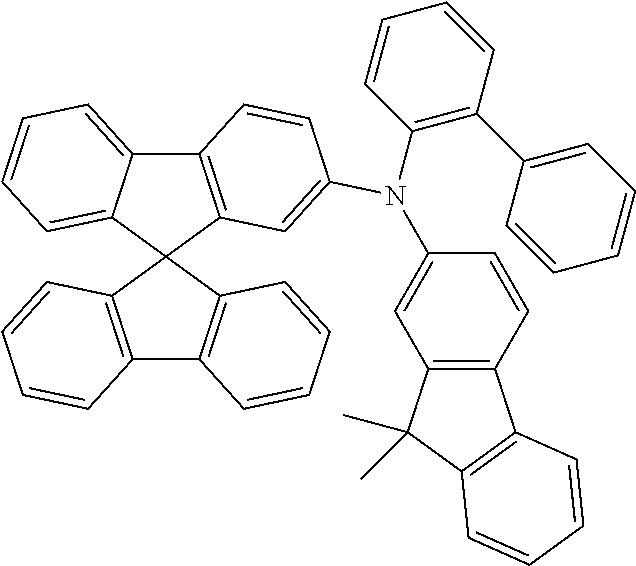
C12=C(C3(C4=C1C=CC=C4)C1=C(C4=CC=CC=C34)C=CC(N(C3=CC4=C(C=C3)C3=C(C4(C)C)C=CC=C3)C3=C(C4=CC=CC=C4)C=CC=C3)=C1)C=CC=C2
